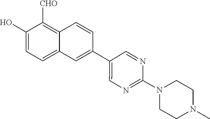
C1(O)=CC=C2C(=C1[CHO])C=CC(C1=CN=C(N3CCN(C)CC3)N=C1)=C2
